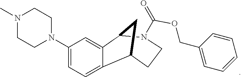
C1(N2CCN(C)CC2)=CC=C2C(=C1)C1N(C(=O)OCC3=CC=CC=C3)CCC2C1
